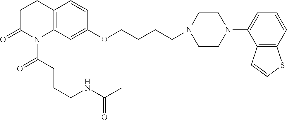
C1C(=O)N(C(CCCNC(C)=O)=O)C2=C(C1)C=CC(OCCCCN1CCN(C3=CC=CC4=C3C=CS4)CC1)=C2
